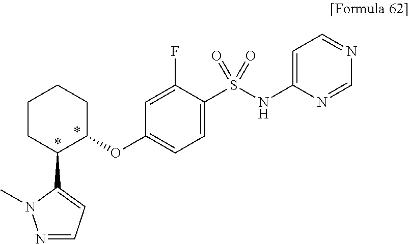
C1(S(NC2=CC=NC=N2)(=O)=O)=CC=C(OC2CCCCC2C2=CC=NN2C)C=C1F
